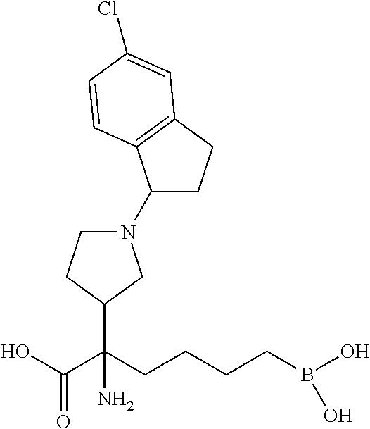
C1(C(C(O)=O)(CCCCB(O)O)N)CN(C2CCC3=C2C=CC(Cl)=C3)CC1
